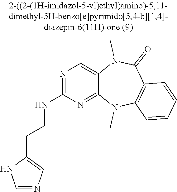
N1=C(NCCC2=CN=CN2)N=C2C(=C1)N(C)C(=O)C1=C(N2C)C=CC=C1
